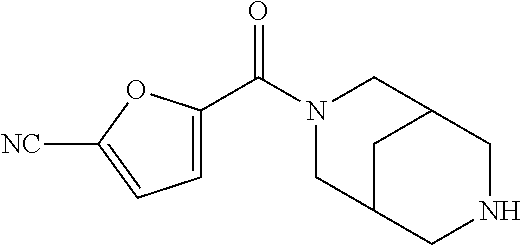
C1=C(C(N2CC3CC(C2)CNC3)=O)OC([NC])=C1
